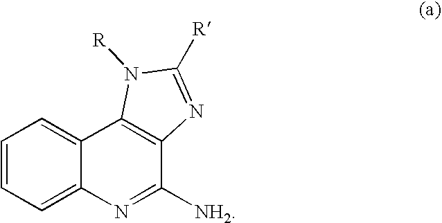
C1=CC=C2C(=C1)C1=C(C([NH2])=N2)N=C([R])N1[R]
